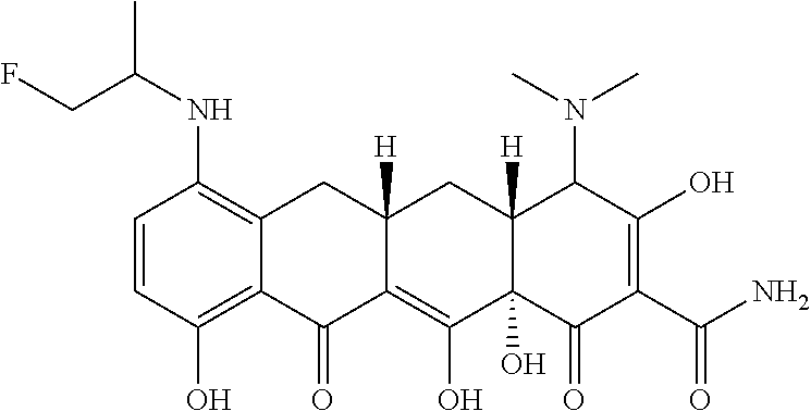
C1=CC(O)=C2C(=C1NC(CF)C)CC1([H])C(=C(O)C3(O)C([H])(C1)C(N(C)C)C(O)=C(C(N)=O)C3=O)C2=O
